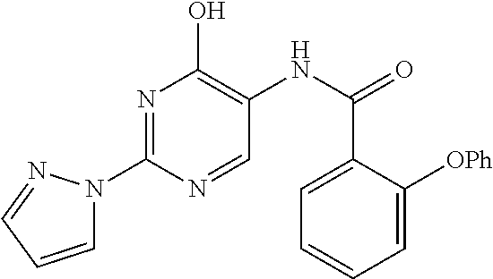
N1=C(N2C=CC=N2)N=CC(NC(=O)C2=CC=CC=C2[OPh])=C1O
